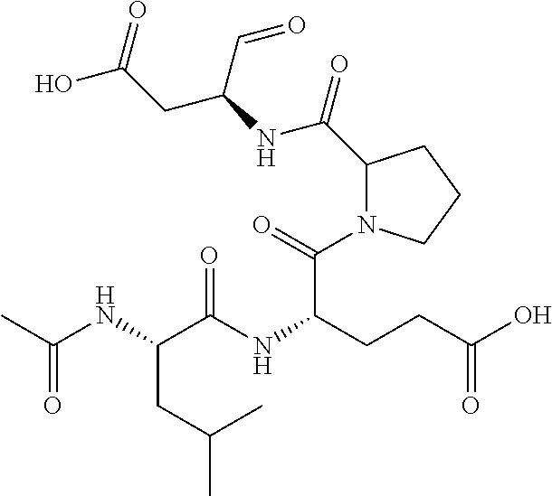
C1(C(NC(CC(O)=O)C=O)=O)N(C(C(NC(C(NC(C)=O)CC(C)C)=O)CCC(O)=O)=O)CCC1
